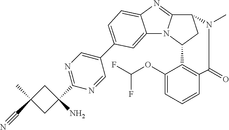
C1C(N)(C2=NC=C(C3=CC=C4N=C5C6CC(N5C4=C3)C3=C(C(=O)N6C)C=CC=C3OC(F)F)C=N2)CC1(C)C#N
